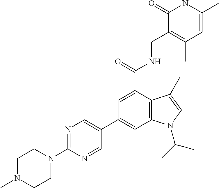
C1=C(C)NC(=O)C(CNC(C2=CC(C3=CN=C(N4CCN(C)CC4)N=C3)=CC3=C2C(C)=CN3C(C)C)=O)=C1C
